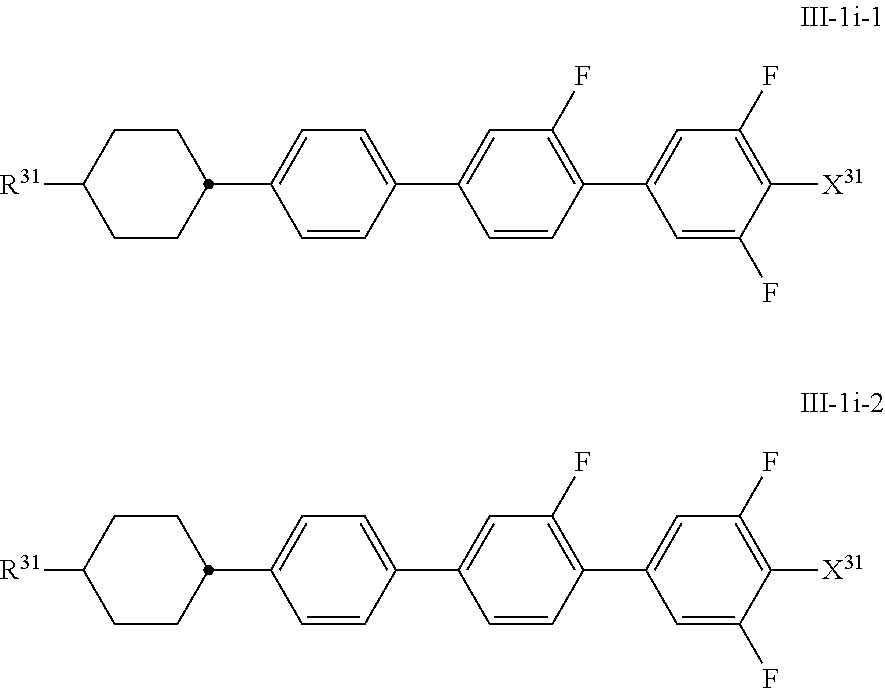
C1([R31])CCC(C2=CC=C(C3=CC(F)=C(C4=CC(F)=C([X31])C(F)=C4)C=C3)C=C2)CC1.C1([R31])CCC(C2=CC=C(C3=CC(F)=C(C4=CC(F)=C([X31])C(F)=C4)C=C3)C=C2)CC1
